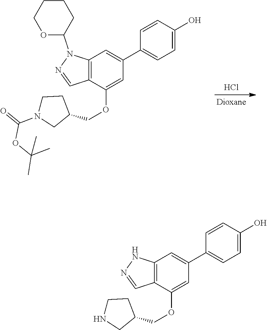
Cl.C12=C(C(OCC3CN(C(=O)OC(C)(C)C)CC3)=CC(C3=CC=C(O)C=C3)=C1)C=NN2C1OCCCC1.C12=C(C(OCC3CNCC3)=CC(C3=CC=C(O)C=C3)=C1)C=NN2
